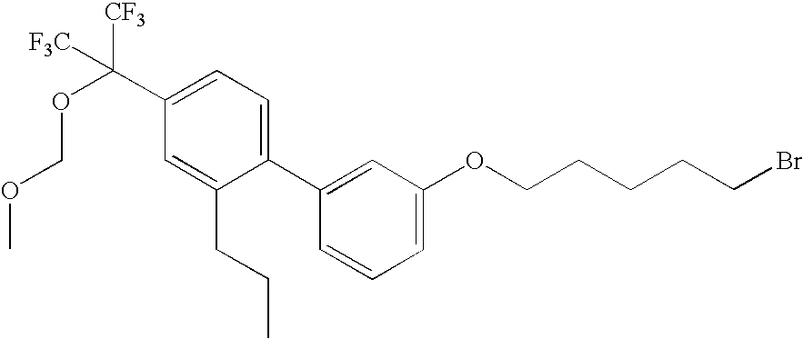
C(CCCCOC1=CC=CC(C2=CC=C(C(OCOC)([CF3])[F3C])C=C2CCC)=C1)Br
